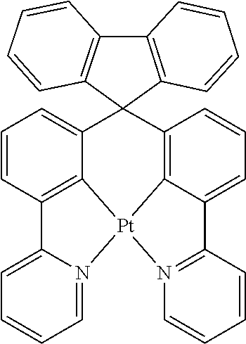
C1=CC2=C3C(=C1)C1(C4=C5C(=CC=C4)C4=N([Pt]35N3=CC=CC=C23)C=CC=C4)C2=C(C3=C1C=CC=C3)C=CC=C2
